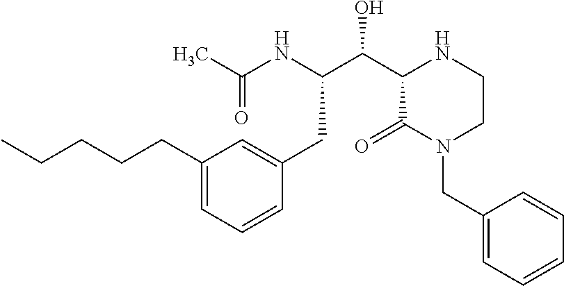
C1(CCCCC)=CC=CC(CC(C(C2C(=O)N(CC3=CC=CC=C3)CCN2)O)NC(C)=O)=C1
